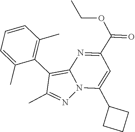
N12C(C3CCC3)=CC(C(OCC)=O)=NC1=C(C1=C(C)C=CC=C1C)C(C)=N2
